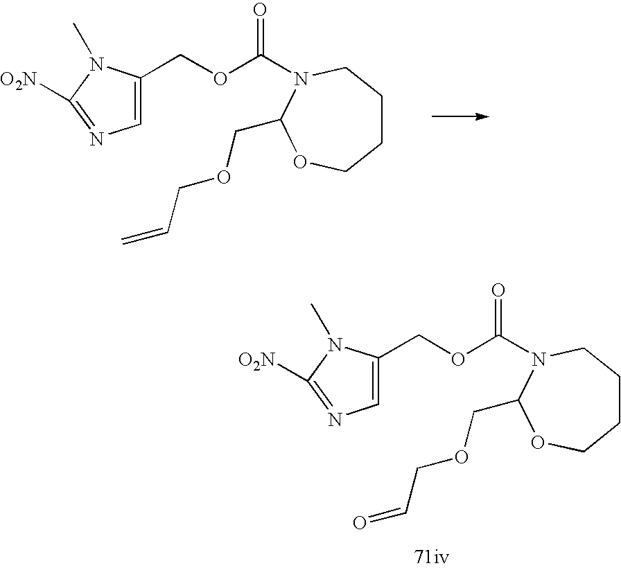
C1(COC(=O)N2CCCCOC2COCC=C)=CN=C([O2N])N1C.C1(COC(=O)N2CCCCOC2COCC=O)=CN=C([O2N])N1C
